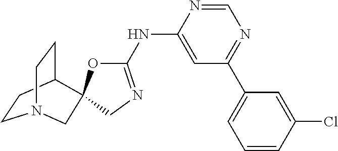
C1=NC(NC2=NCC3(O2)C2CCN(CC2)C3)=CC(C2=CC=CC(Cl)=C2)=N1
